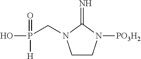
OP(CN1CCN([PO3H2])C1=N)(=O)[H]
